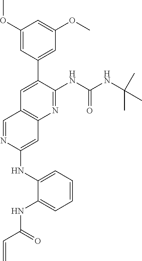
C1(OC)=CC(C2=CC3=C(N=C2NC(NC(C)(C)C)=O)C=C(NC2=CC=CC=C2NC(C=C)=O)N=C3)=CC(OC)=C1
